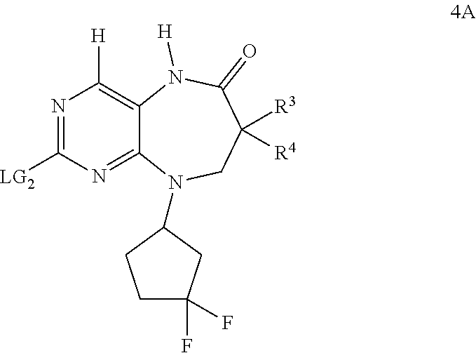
N1=C([LG2])N=C2C(=C1[H])N([H])C(=O)C([R3])([R4])CN2C1CC(F)(F)CC1
